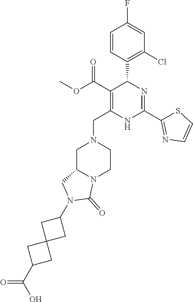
C1(Cl)=C(C2C(C(=O)OC)=C(CN3CC4N(CC3)C(=O)N(C3CC5(C3)CC(C(O)=O)C5)C4)NC(C3=NC=CS3)=N2)C=CC(F)=C1
